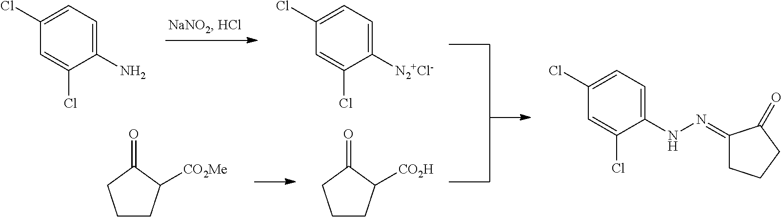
C1(Cl)=CC=C(N)C(Cl)=C1.C1(Cl)=CC=C([N2+Cl-])C(Cl)=C1.C1(=O)CCCC1[CO2Me].C1(=O)CCCC1[CO2H].C1(Cl)=CC=C(NN=C2CCCC2=O)C(Cl)=C1
